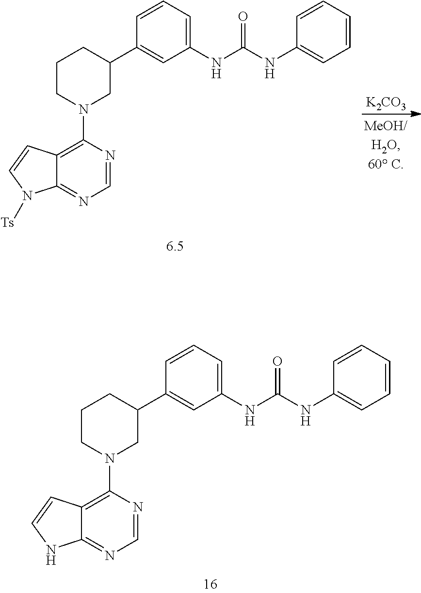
C1(C2=CC(NC(NC3=CC=CC=C3)=O)=CC=C2)CCCN(C2=C3C(=NC=N2)N([Ts])C=C3)C1.[K2CO3].C1(C2=CC(NC(NC3=CC=CC=C3)=O)=CC=C2)CCCN(C2=C3C(=NC=N2)NC=C3)C1
